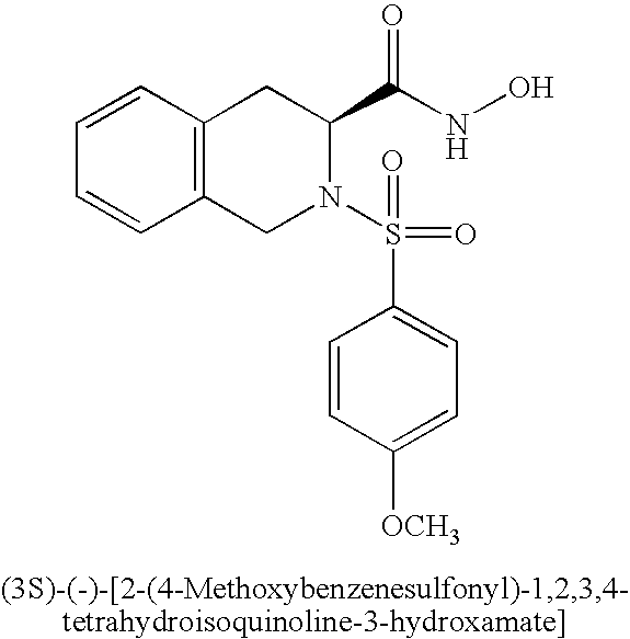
C12=C(C=CC=C1)CN(S(=O)(=O)C1=CC=C([OCH3])C=C1)C(C(NO)=O)C2
